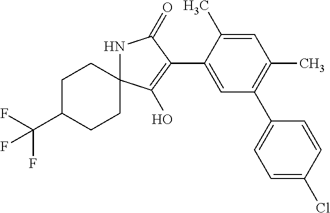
C1=C(C)C(C2=C(O)C3(NC2=O)CCC(C(F)(F)F)CC3)=CC(C2=CC=C(Cl)C=C2)=C1C
